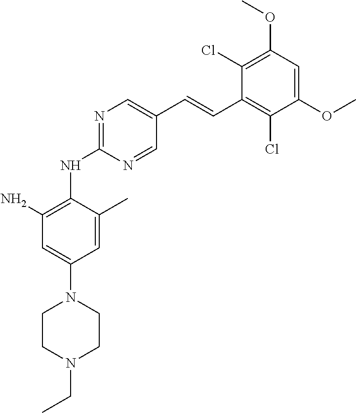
C1(Cl)=C(OC)C=C(OC)C(Cl)=C1C=CC1=CN=C(NC2=C(N)C=C(N3CCN(CC)CC3)C=C2C)N=C1
